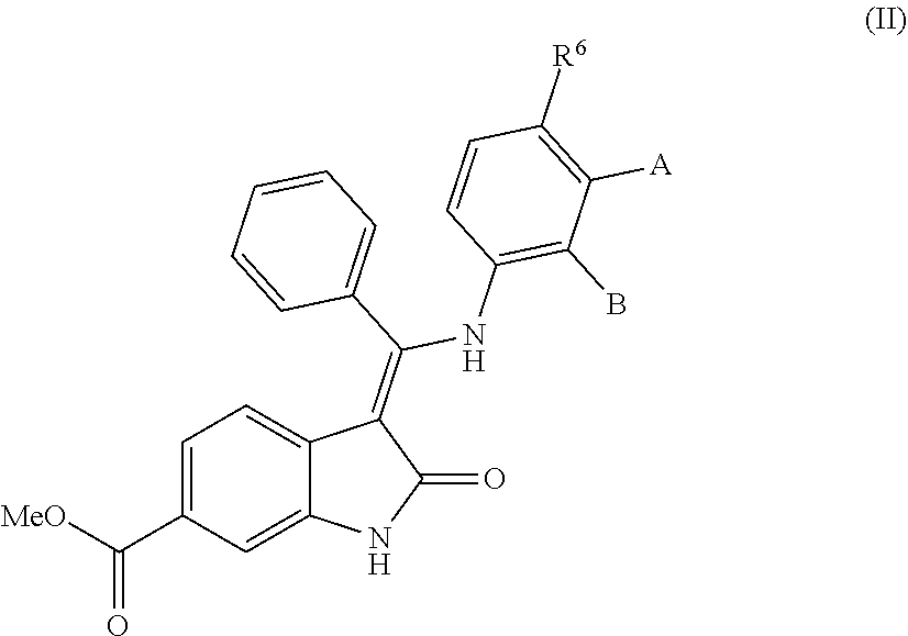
C1=C(C([MeO])=O)C=C2C(=C1)C(=C(C1=CC=CC=C1)NC1=C(B)C([A])=C([R6])C=C1)C(=O)N2
